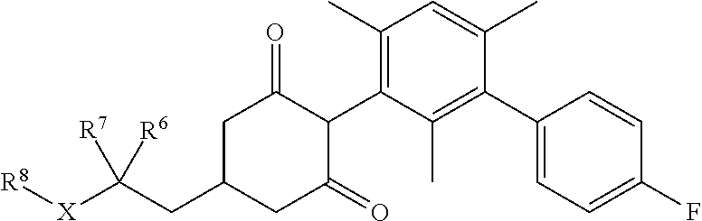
C1(C)=C(C2C(=O)CC(CC([X][R8])([R7])[R6])CC2=O)C(C)=C(C2=CC=C(F)C=C2)C(C)=C1
